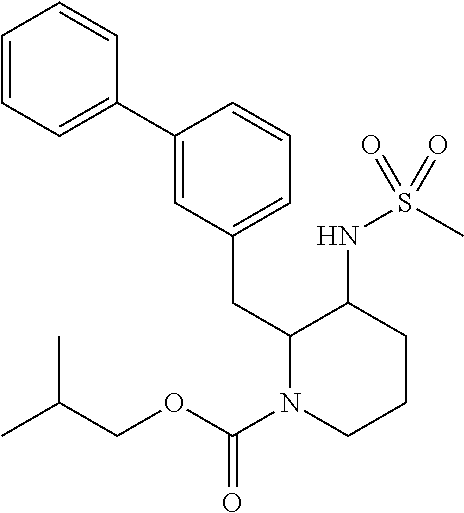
C1=CC=C(C2=CC(CC3N(C(=O)OCC(C)C)CCCC3NS(C)(=O)=O)=CC=C2)C=C1
